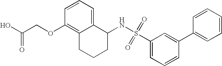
C1=CC=C2C(=C1OCC(O)=O)CCCC2NS(=O)(=O)C1=CC=CC(C2=CC=CC=C2)=C1
